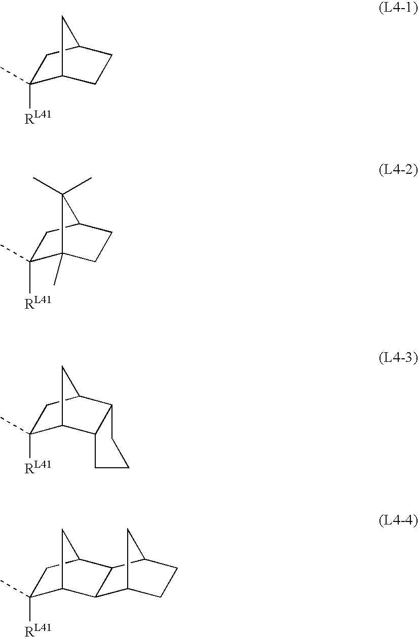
C1([RL41])(C)C2CC(C1)CC2.C1([RL41])(C)C2(C)C(C)(C)C(C1)CC2.C1([RL41])(C)C2CC(C1)C1C2CCC1.C1([RL41])(C)C2CC(C1)C1C2C2CCC1C2
